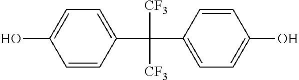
C1=CC(C(C2=CC=C(O)C=C2)([CF3])[CF3])=CC=C1O
